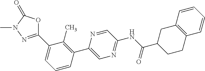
C1(C2=CC=CC(C3=CN=C(NC(C4CC5=C(CC4)C=CC=C5)=O)C=N3)=C2C)=NN(C)C(=O)O1
